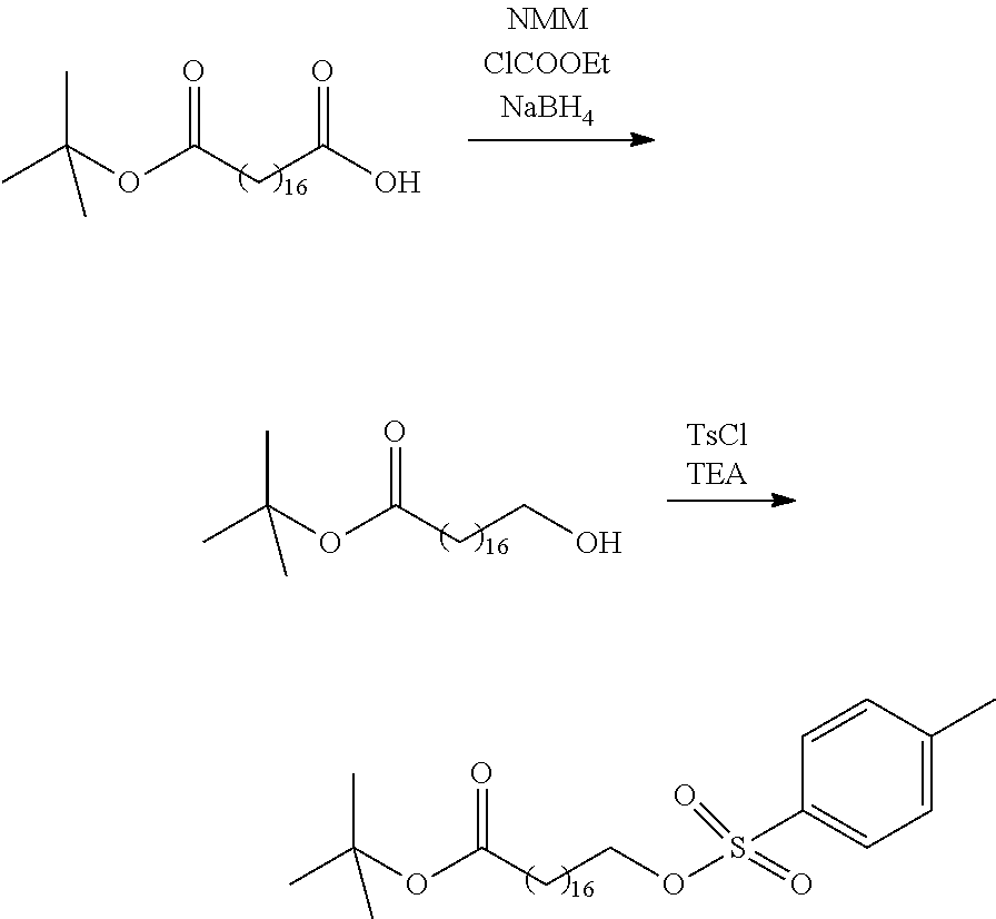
CC(OC(CCOS(C1=CC=C(C)C=C1)(=O)=O)=O)(C)C.CC(OC(CC(O)=O)=O)(C)C.CC(OC(CCO)=O)(C)C
